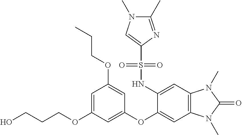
C1=C(OCCCO)C=C(OC2=CC3=C(C=C2NS(C2=CN(C)C(C)=N2)(=O)=O)N(C)C(=O)N3C)C=C1OCCC
